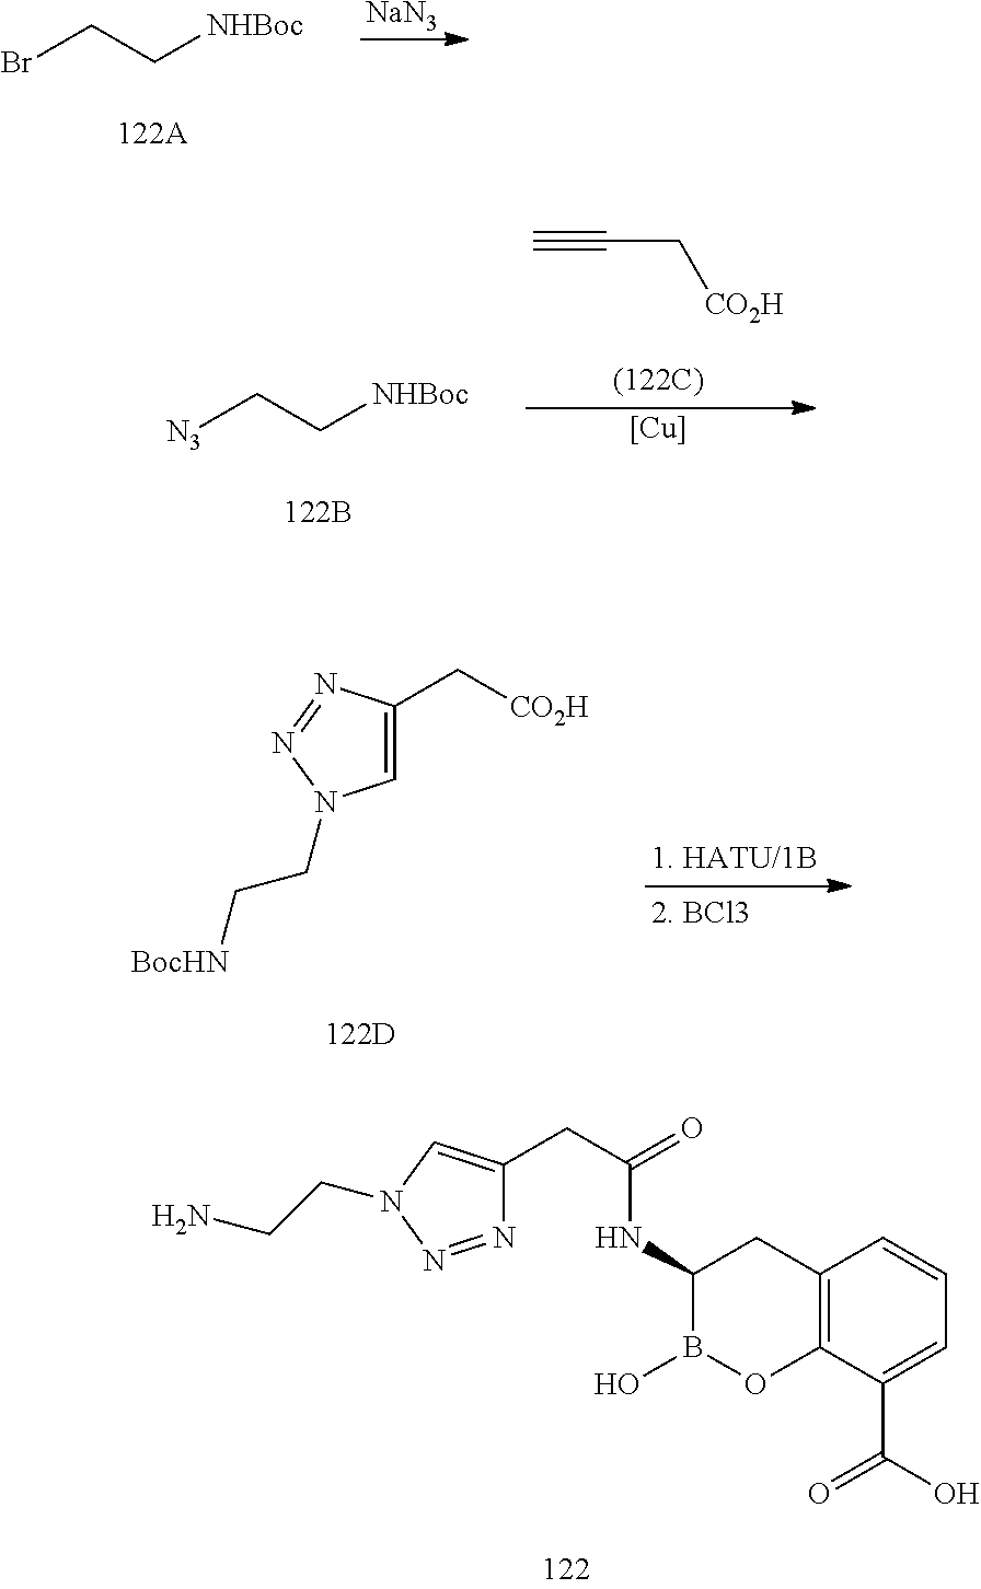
[NaN3].BrCC[NHBoc].C(C[CO2H])#C.[Cu].[N3]CC[NHBoc].C1=C(C[CO2H])N=NN1CC[BocHN].C12=C(C(C(O)=O)=CC=C1)OB(O)C(NC(CC1=CN(CCN)N=N1)=O)C2
